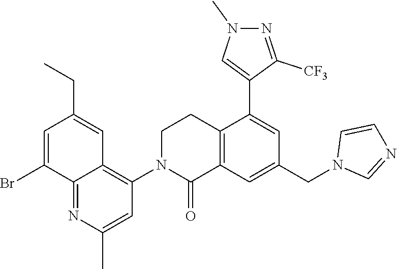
C12=C(C=C(CN3C=NC=C3)C=C1C1=CN(C)N=C1[CF3])C(=O)N(C1=C3C(=NC(C)=C1)C(Br)=CC(CC)=C3)CC2
